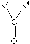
[R4]1[R3]C1=O
